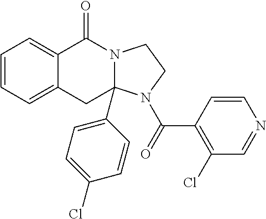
C1=CC=C2C(=C1)C(=O)N1CCN(C(=O)C3=C(Cl)C=NC=C3)C1(C1=CC=C(Cl)C=C1)C2
